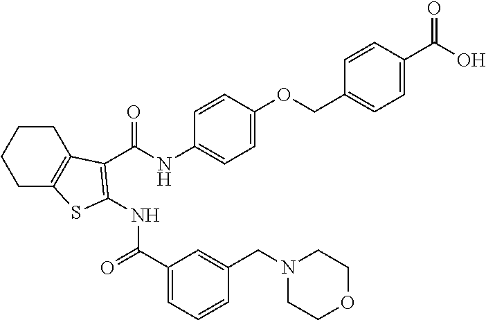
C1CC2=C(CC1)SC(NC(=O)C1=CC=CC(CN3CCOCC3)=C1)=C2C(NC1=CC=C(OCC2=CC=C(C(=O)O)C=C2)C=C1)=O
